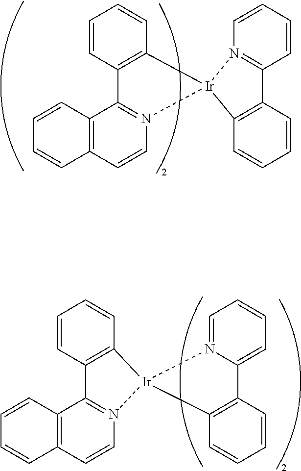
C1=CC2=C(C=C1)[Ir]1(N3=C2C2=C(C=C3)C=CC=C2)N2=C(C=CC=C2)C2=C1C=CC=C2.C1=CC2=C(C=C1)[Ir]1(N3=C2C2=C(C=C3)C=CC=C2)N2=CC=CC=C2C2=C1C=CC=C2
